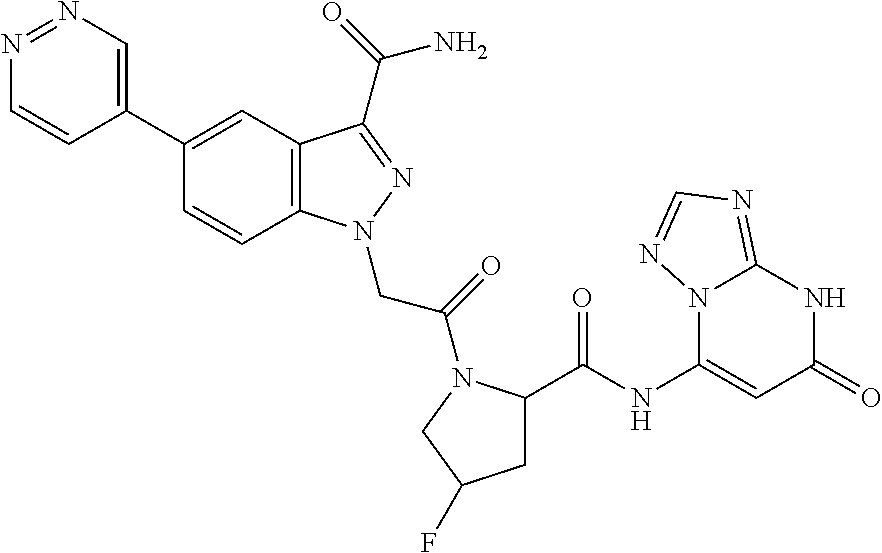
N1=NC=C(C2=CC3=C(C=C2)N(CC(=O)N2C(C(=O)NC4=CC(=O)NC5=NC=NN45)CC(F)C2)N=C3C(=O)N)C=C1
